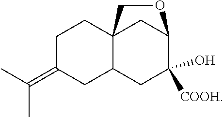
C1C(=C(C)C)CC2C3(C1)CC(C([COOH])(O)C2)OC3
